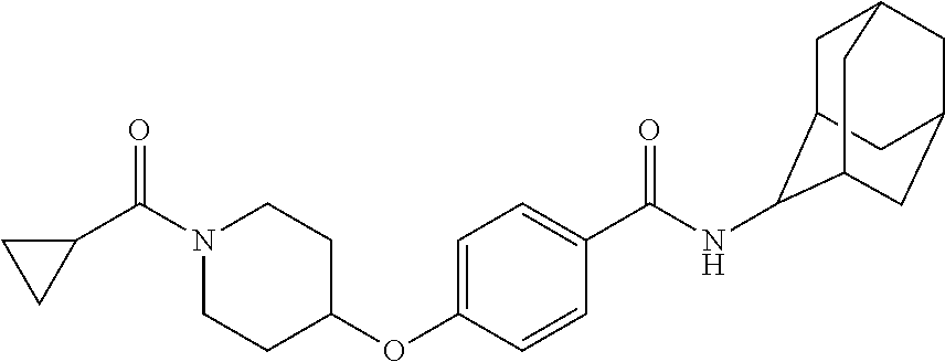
C1(C(=O)N2CCC(OC3=CC=C(C(=O)NC4C5CC6CC(CC4C6)C5)C=C3)CC2)CC1
